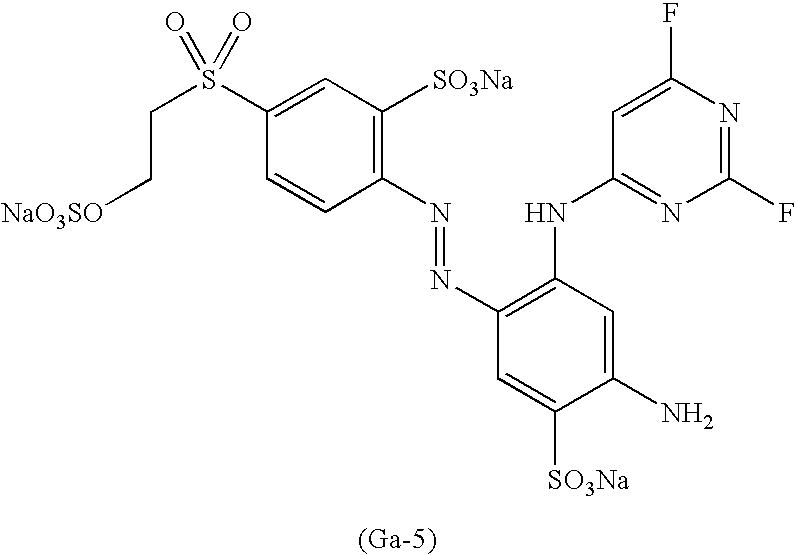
C1(NC2=NC(F)=NC(F)=C2)=C(N=NC2=C([SO3Na])C=C(S(CC[NaO3SO])(=O)=O)C=C2)C=C([SO3Na])C(N)=C1.[(Ga-5)]
